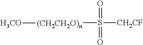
[(CH2CH2O)n](S([CH2CF])(=O)=O)[H3CO]
